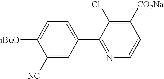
C1([NC])=CC(C2=NC=CC([CO2Na])=C2Cl)=CC=C1[iBuO]
